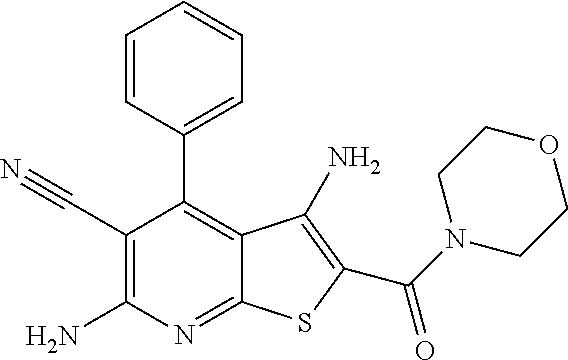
C1=CC(C2=C3C(=NC(N)=C2C#N)SC(C(=O)N2CCOCC2)=C3N)=CC=C1
